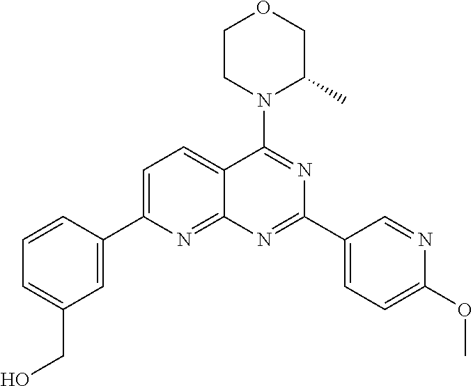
C1=C(C2=CC(CO)=CC=C2)N=C2C(=C1)C(N1C(C)COCC1)=NC(C1=CC=C(OC)N=C1)=N2
